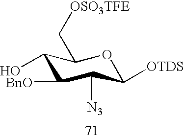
C1(O)C([BnO])C([N3])C([OTDS])OC1C[OSO3TFE]
